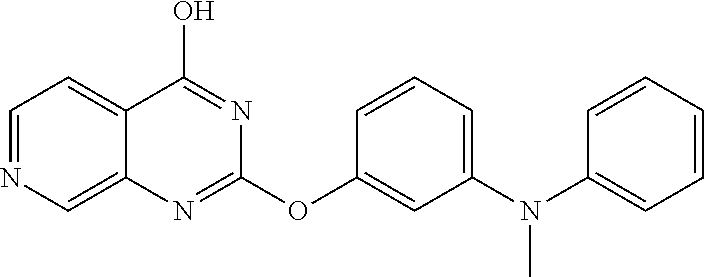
C1=NC=C2C(=C1)C(O)=NC(OC1=CC(N(C3=CC=CC=C3)C)=CC=C1)=N2
